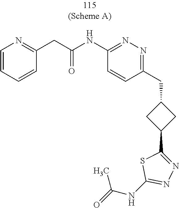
C1(CC2=NN=C(NC(CC3=NC=CC=C3)=O)C=C2)CC(C2=NN=C(NC(=O)C)S2)C1
